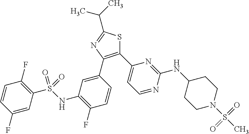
S1C(C(C)C)=NC(C2=CC(NS(C3=C(F)C=CC(F)=C3)(=O)=O)=C(F)C=C2)=C1C1=CC=NC(NC2CCN(S(C)(=O)=O)CC2)=N1
